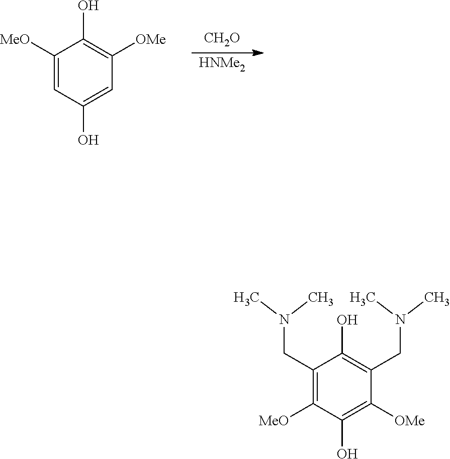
[OMe]C1=C(O)C([MeO])=C(CN(C)C)C(O)=C1CN(C)C.[OMe]C1=C(O)C([MeO])=CC(O)=C1.[CH2O].[HNMe2]
